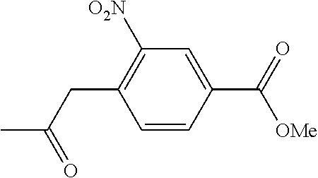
C1=CC(C(=O)[OMe])=CC([O2N])=C1CC(C)=O
